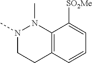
N1(C)CCC2=C(N1C)C([SO2Me])=CC=C2
